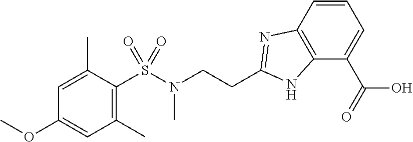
S(C1=C(C)C=C(OC)C=C1C)(N(CCC1=NC2=C(N1)C(C(O)=O)=CC=C2)C)(=O)=O
